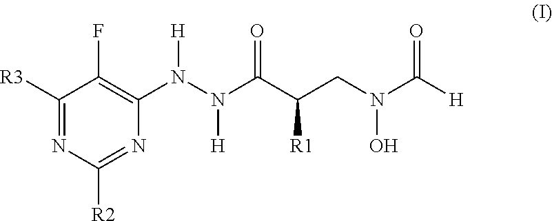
C1([R3])=NC([R2])=NC(N(N([H])C(C([R1])CN(O)C([H])=O)=O)[H])=C1F
